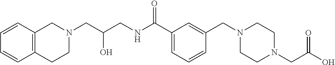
C1=C(C(NCC(CN2CC3=C(CC2)C=CC=C3)O)=O)C=C(CN2CCN(CC(O)=O)CC2)C=C1
